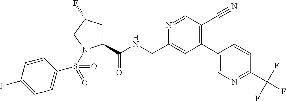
C1(C(NCC2=CC(C3=CN=C(C(F)(F)F)C=C3)=C(C#N)C=N2)=O)CC(F)CN1S(C1=CC=C(F)C=C1)(=O)=O
